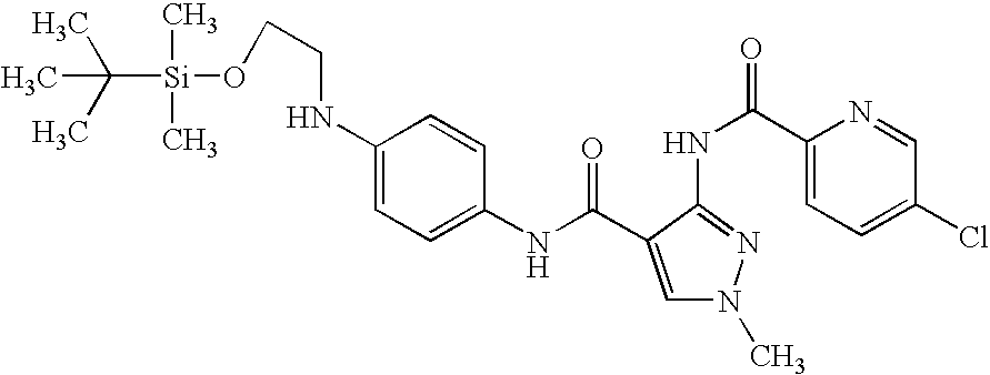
C1(NC(=O)C2=CN(C)N=C2NC(C2=CC=C(Cl)C=N2)=O)=CC=C(NCCO[Si](C(C)(C)C)(C)C)C=C1
